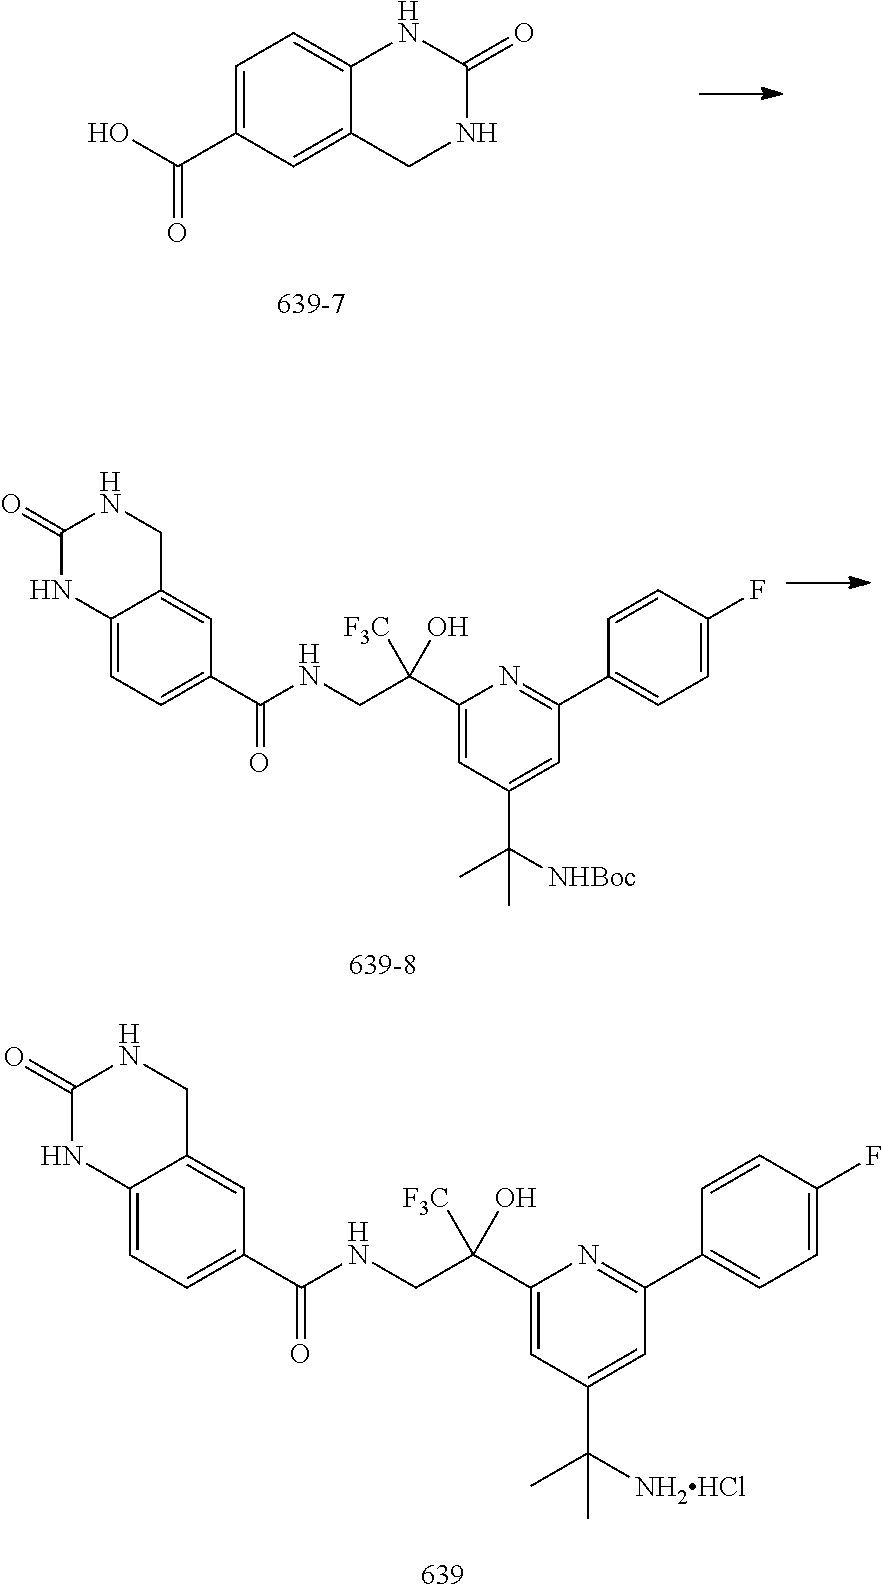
C1=C(C(O)=O)C=C2C(=C1)NC(=O)NC2.C12=CC=C(C(=O)NCC(C3=CC(C(C)([NHBoc])C)=CC(C4=CC=C(F)C=C4)=N3)([F3C])O)C=C1CNC(=O)N2.C12=CC=C(C(=O)NCC(C3=CC(C(C)([NH2HCl])C)=CC(C4=CC=C(F)C=C4)=N3)([F3C])O)C=C1CNC(=O)N2
